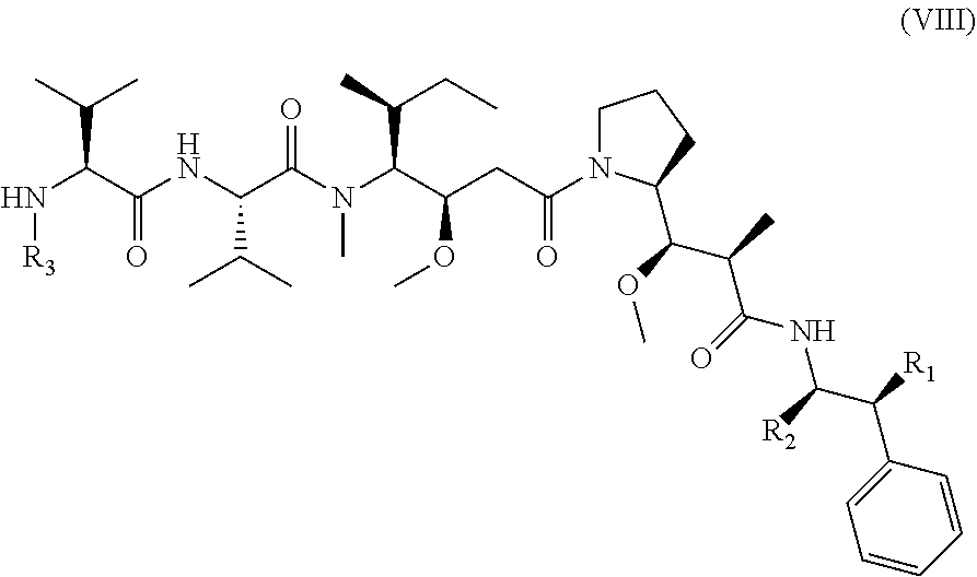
N(C(C(N(C(C(CC(N1CCCC1C(OC)C(C)C(=O)NC(C([R1])C1=CC=CC=C1)[R2])=O)OC)C(C)CC)C)=O)C(C)C)C(C(N[R3])C(C)C)=O
